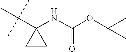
C1(NC(OC(C)(C)C)=O)(C(C)(C)C)CC1
